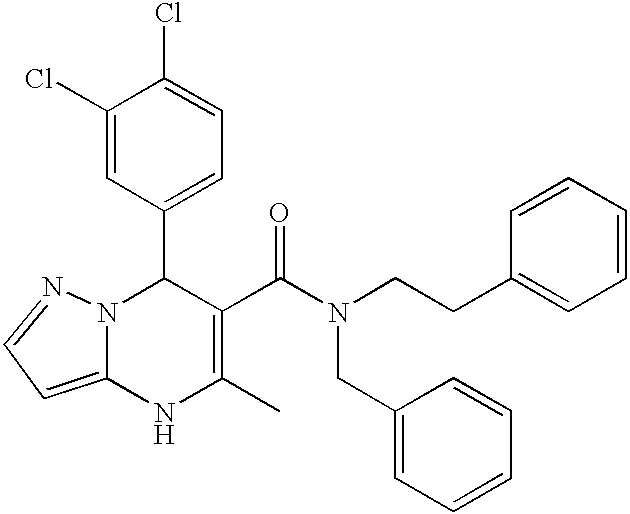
C1(C2N3C(=CC=N3)NC(C)=C2C(=O)N(CC2=CC=CC=C2)CCC2=CC=CC=C2)=CC=C(Cl)C(Cl)=C1
